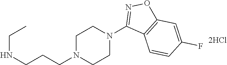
C1CN(CCCNCC)CCN1C1=NOC2=C1C=CC(F)=C2
